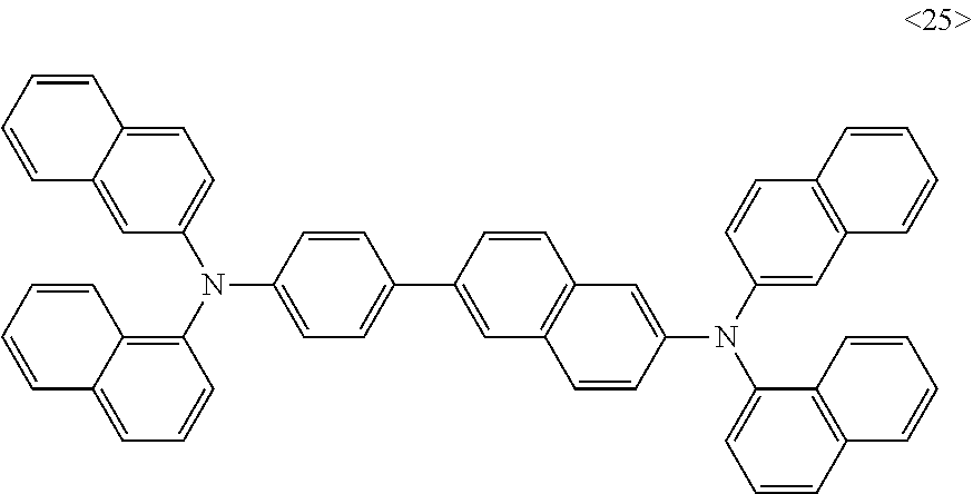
C1=C2C(=CC(N(C3=C4C(=CC=C3)C=CC=C4)C3=CC=C(C4=CC5=C(C=C4)C=C(N(C4=CC6=C(C=C4)C=CC=C6)C4=CC=CC6=C4C=CC=C6)C=C5)C=C3)=C1)C=CC=C2
